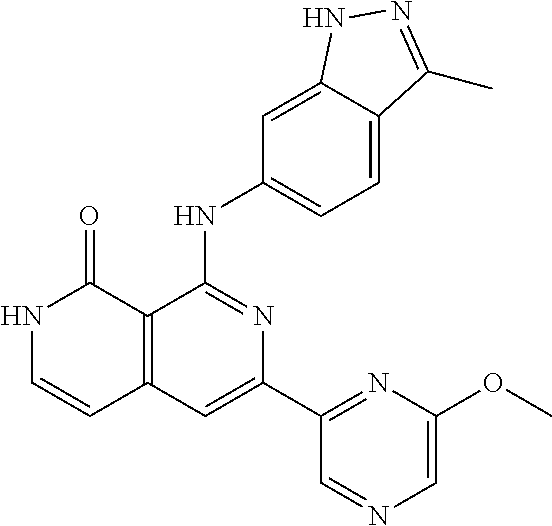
C12=C(C=C(C3=NC(OC)=CN=C3)N=C1NC1=CC=C3C(=C1)NN=C3C)C=CNC2=O
